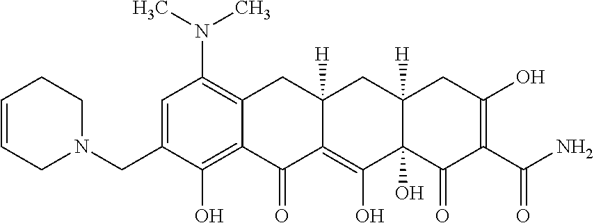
C1=C(CN2CCC=CC2)C(O)=C2C(=C1N(C)C)CC1([H])C(=C(O)C3(O)C([H])(C1)CC(O)=C(C(N)=O)C3=O)C2=O
